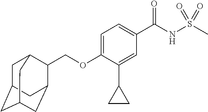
C1=C(OCC2C3CC4CC(CC2C4)C3)C(C2CC2)=CC(C(NS(C)(=O)=O)=O)=C1
